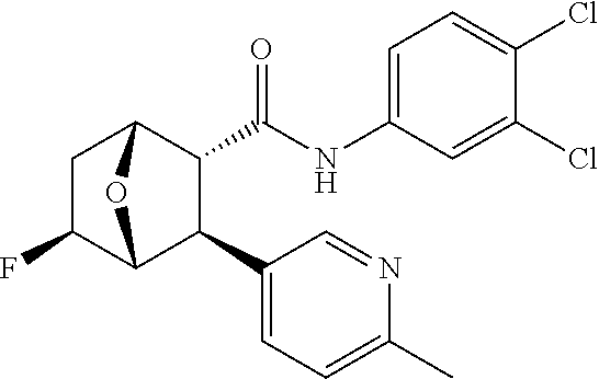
C12C(C(NC3=CC=C(Cl)C(Cl)=C3)=O)C(C3=CC=C(C)N=C3)C(C(F)C1)O2
